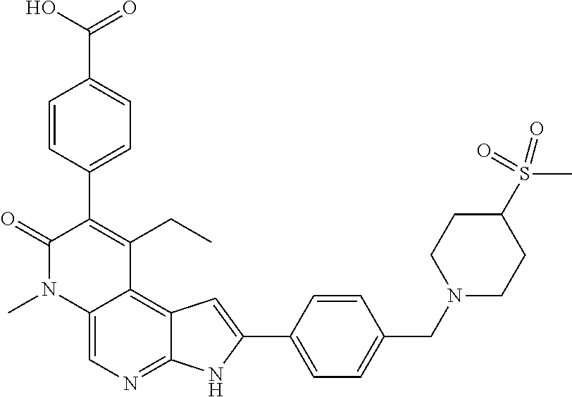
C12=CN=C3C(=C1C(CC)=C(C1=CC=C(C(O)=O)C=C1)C(=O)N2C)C=C(C1=CC=C(CN2CCC(S(C)(=O)=O)CC2)C=C1)N3
